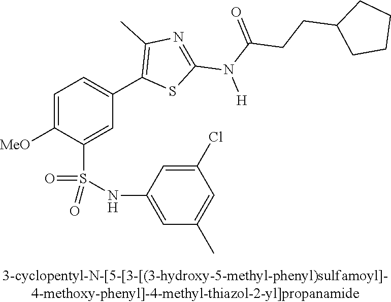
C1=C([OMe])C(S(NC2=CC(C)=CC(Cl)=C2)(=O)=O)=CC(C2=C(C)N=C(N(C(CCC3CCCC3)=O)[H])S2)=C1
